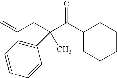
C=CCC(C(C1CCCCC1)=O)(C1=CC=CC=C1)C
